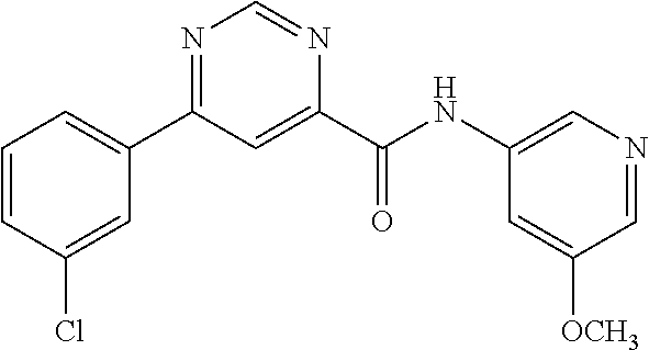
C1=CC(Cl)=CC(C2=NC=NC(C(NC3=CN=CC([OCH3])=C3)=O)=C2)=C1
